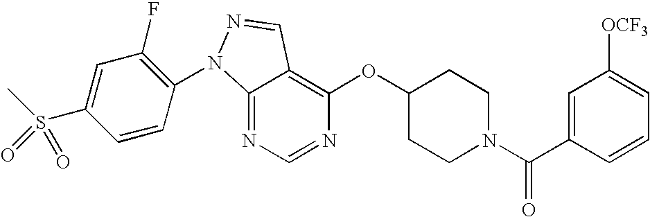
C12=NC=NC(OC3CCN(C(C4=CC([OCF3])=CC=C4)=O)CC3)=C1C=NN2C1=C(F)C=C(S(C)(=O)=O)C=C1
